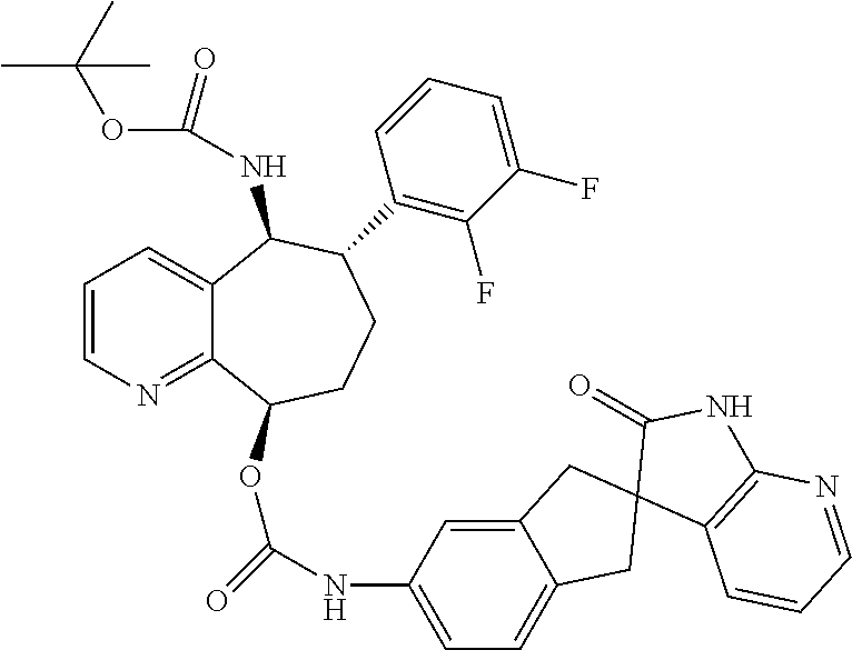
C1=CN=C2C(=C1)C(NC(OC(C)(C)C)=O)C(C1=C(F)C(F)=CC=C1)CCC2OC(NC1=CC=C2C(=C1)CC1(C2)C2=C(NC1=O)N=CC=C2)=O
